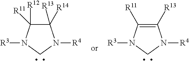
C1([R13])([R14])C([R12])([R11])N([R3])CN1[R4].C1([R13])=C([R11])N([R3])CN1[R4]
